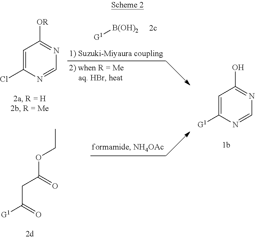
C1=C([G1])N=CN=C1O.CCOC(CC([G1])=O)=O.C1=C(Cl)N=CN=C1[OR].[B(OH)2][G1]
